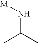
[M]NC(C)C
